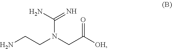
NCCN(CC([OH])=O)C(N)=N
